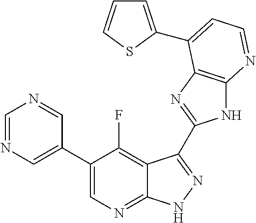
C1=NC=C(C2=CN=C3C(=C2F)C(C2=NC4=C(N2)N=CC=C4C2=CC=CS2)=NN3)C=N1
